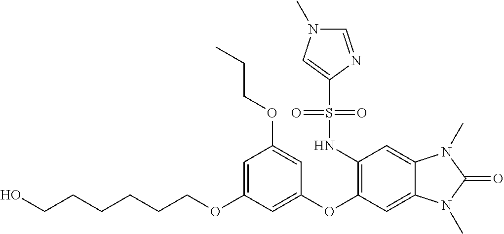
C1=C(OCCCCCCO)C=C(OC2=C(NS(C3=CN(C)C=N3)(=O)=O)C=C3C(=C2)N(C)C(=O)N3C)C=C1OCCC
